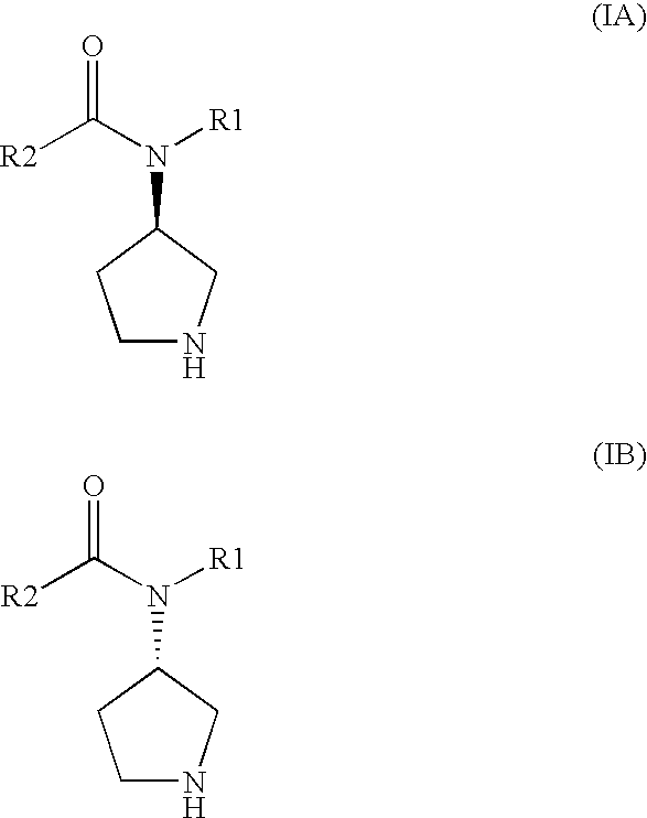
C1NCC(N(C(=O)[R2])[R1])C1.C1NCC(N(C(=O)[R2])[R1])C1
